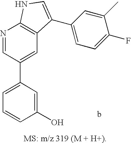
C1=C(C2=CC3=C(N=C2)NC=C3C2=CC=C(F)C(C)=C2)C=C(O)C=C1
